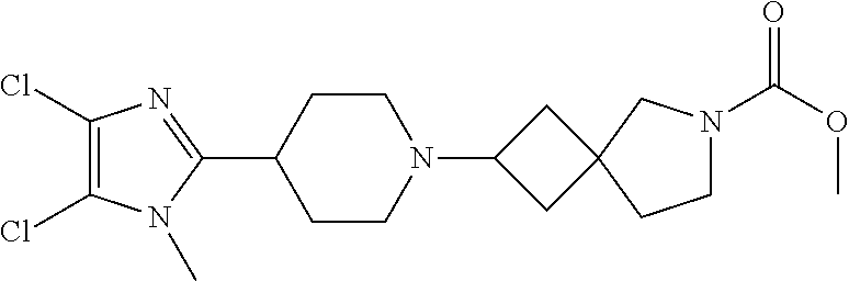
C1(Cl)=C(Cl)N(C)C(C2CCN(C3CC4(C3)CCN(C(OC)=O)C4)CC2)=N1
